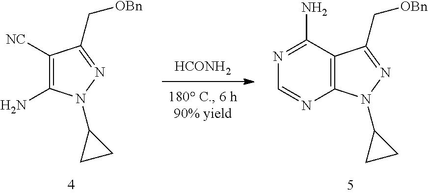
[HCONH2].C1([NC])=C(N)N(C2CC2)N=C1C[OBn].C12=C(N(C3CC3)N=C1C[OBn])N=CN=C2N
